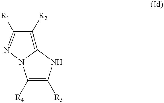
C12=C([R2])C([R1])=NN1C([R4])=C([R5])N2
